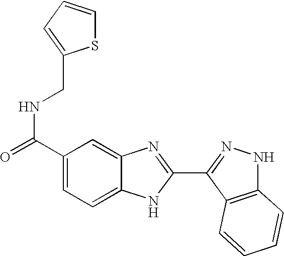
C1(C(=O)NCC2=CC=CS2)=CC=C2C(=C1)N=C(C1=NNC3=C1C=CC=C3)N2
